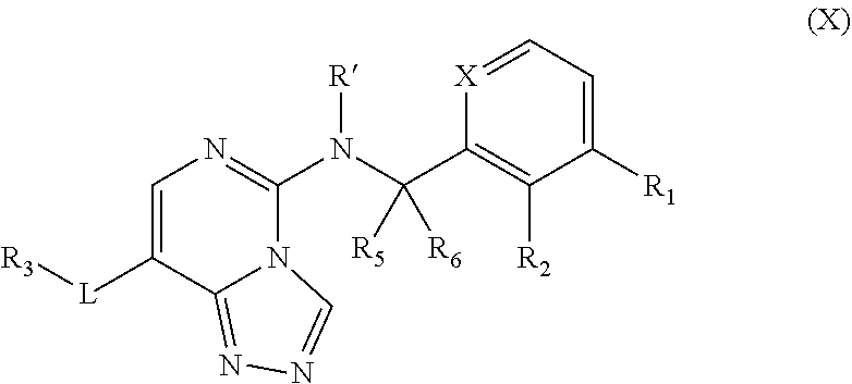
[R3][L]C1=CN=C(N(C(C2=C([R2])C([R1])=CC=[X]2)([R5])[R6])[R])N2C1=NN=C2
